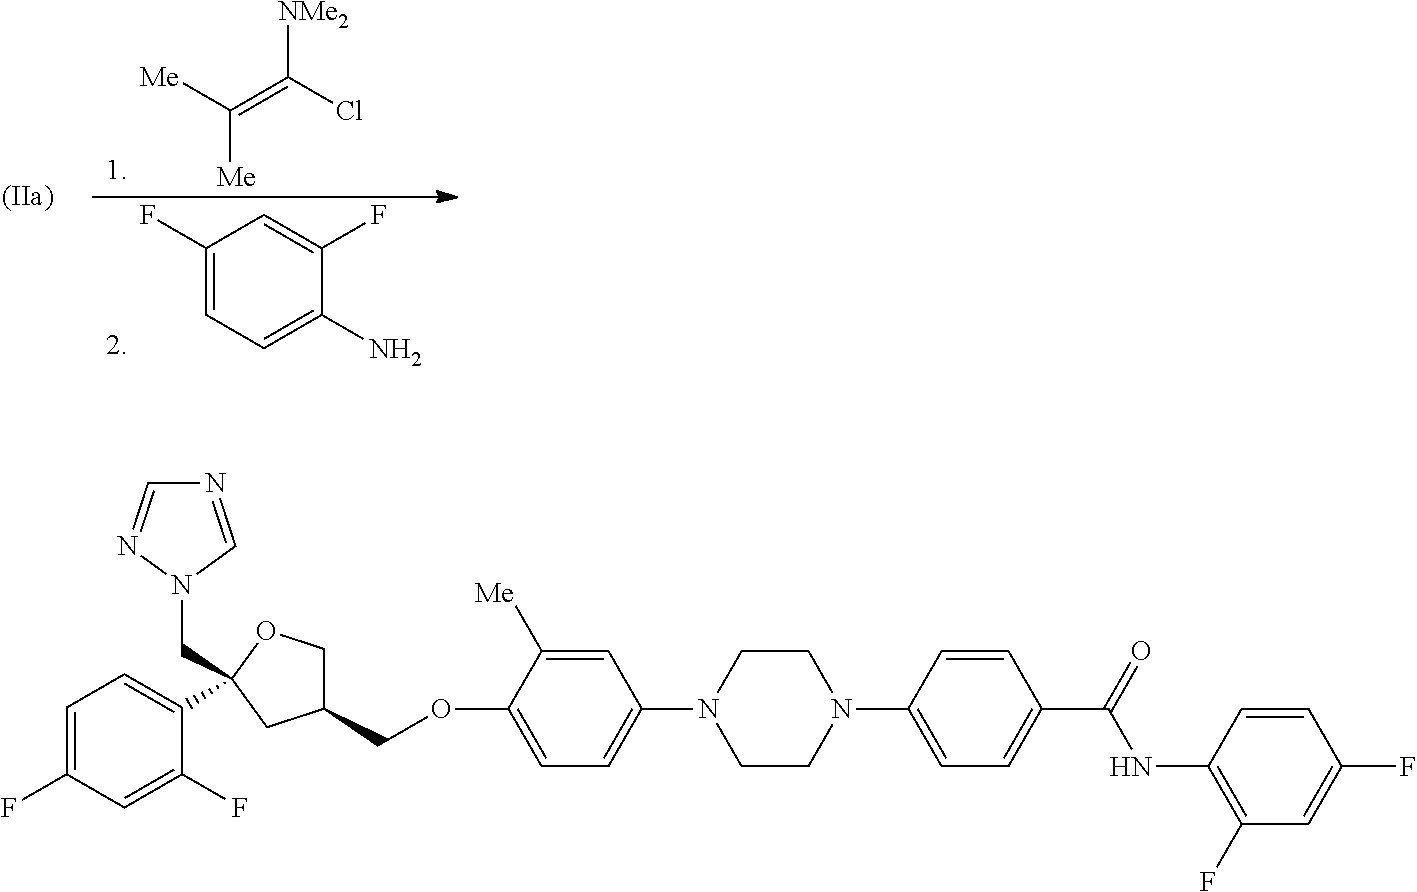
N1(C2=CC=C(OCC3COC(CN4C=NC=N4)(C4=CC=C(F)C=C4F)C3)C([Me])=C2)CCN(C2=CC=C(C(=O)NC3=C(F)C=C(F)C=C3)C=C2)CC1.[NMe2]C(Cl)=C([Me])[Me].C1(F)=CC=C(N)C(F)=C1
